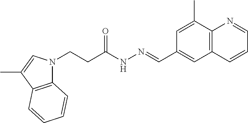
C12=C(C(C)=CN1CCC(NN=CC1=CC3=C(C(C)=C1)N=CC=C3)=O)C=CC=C2
